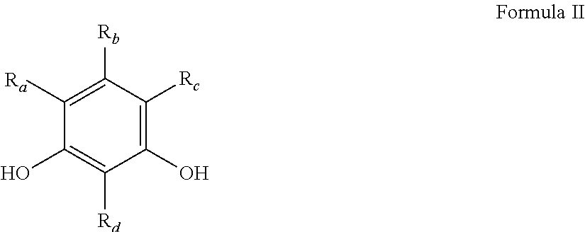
C1([Ra])=C([Rb])C([Rc])=C(O)C([Rd])=C1O
